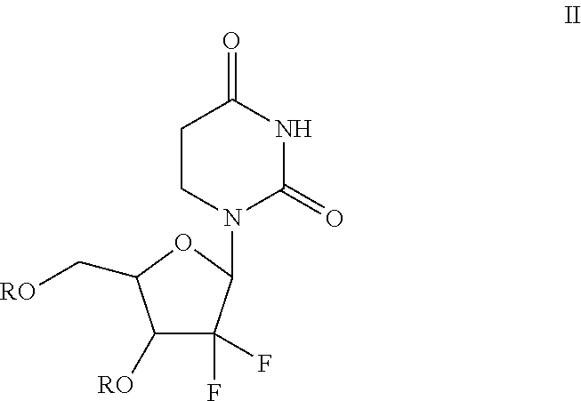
C1([RO])C(F)(F)C(N2C(=O)NC(=O)CC2)OC1C[RO]
